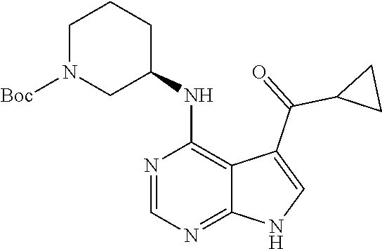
N1=CN=C2C(=C1NC1CN([Boc])CCC1)C(C(=O)C1CC1)=CN2
